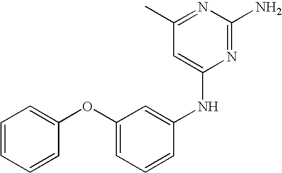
C1(OC2=CC=CC=C2)=CC=CC(NC2=CC(C)=NC(N)=N2)=C1
